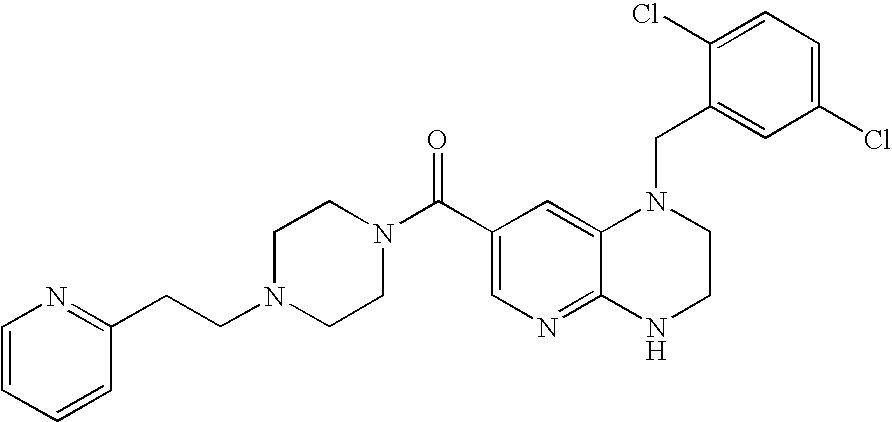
C1(Cl)=CC=C(Cl)C=C1CN1C2=CC(C(=O)N3CCN(CCC4=NC=CC=C4)CC3)=CN=C2NCC1
